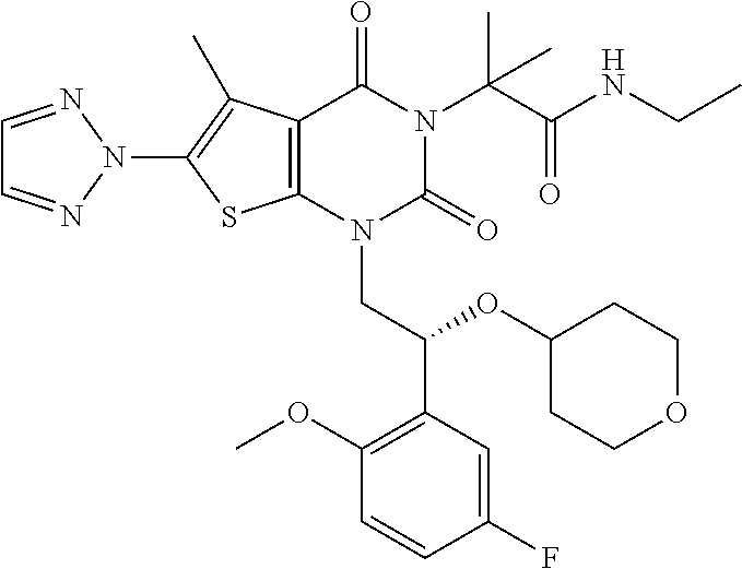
C12=C(N(CC(C3=C(OC)C=CC(F)=C3)OC3CCOCC3)C(=O)N(C(C(NCC)=O)(C)C)C1=O)SC(N1N=CC=N1)=C2C
